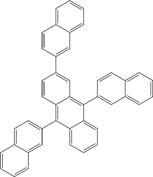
C1=CC=CC2=CC(C3=C4C(=C(C5=CC6=CC=CC=C6C=C5)C5=CC=CC=C35)C=C(C3=CC5=CC=CC=C5C=C3)C=C4)=CC=C12
